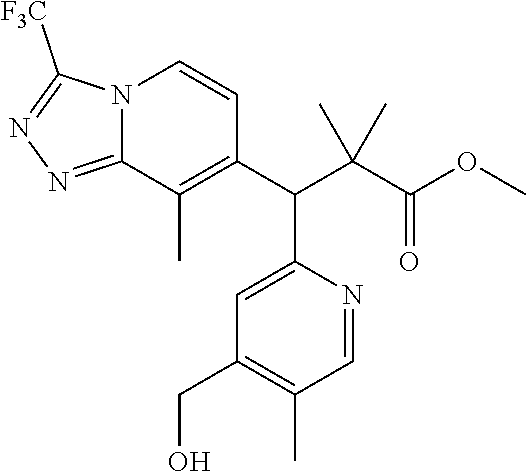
N12C(=NN=C1[F3C])C(C)=C(C(C(C(OC)=O)(C)C)C1=CC(CO)=C(C)C=N1)C=C2
